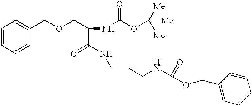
C1=CC=CC(COCC(NC(OC([Me])([Me])[Me])=O)C(=O)NCCCNC(OCC2=CC=CC=C2)=O)=C1
